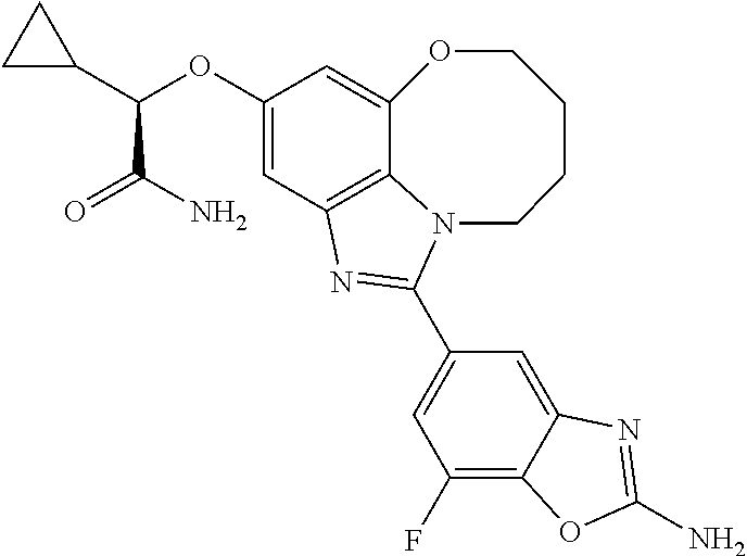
C12=C3C=C(OC(C4CC4)C(N)=O)C=C1OCCCCN2C(C1=CC(F)=C2C(=C1)N=C(N)O2)=N3
